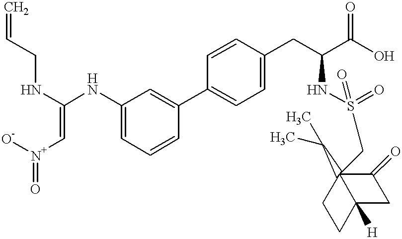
C1=C(NC(=C[N+]([O-])=O)NCC=C)C=C(C2=CC=C(CC(C(O)=O)NS(=O)(=O)CC34(C(C)C)C(=O)CC3([H])CC4)C=C2)C=C1
